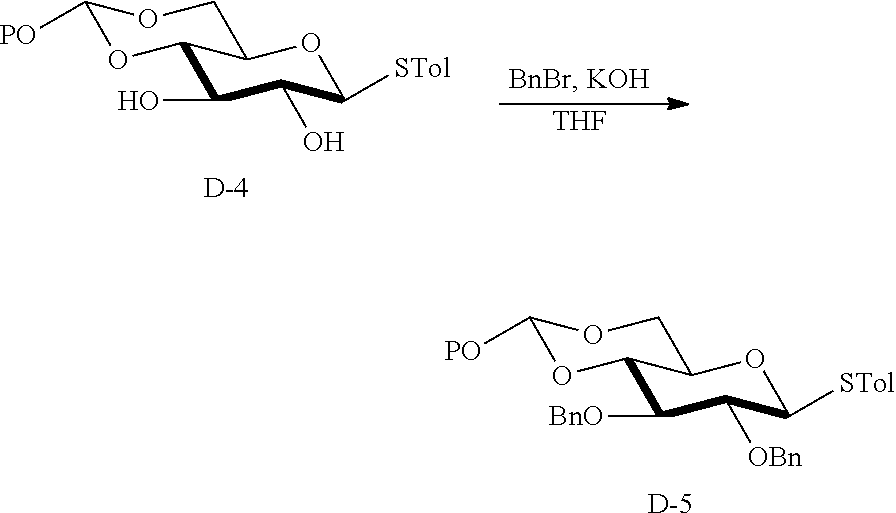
[D].C1([BnO])C([OBn])C([STol])OC2C1OC([PO])OC2.[D].C1(O)C(O)C([STol])OC2C1OC([PO])OC2.[THF]
